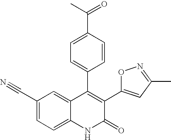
C1(C#N)=CC=C2C(=C1)C(C1=CC=C(C(C)=O)C=C1)=C(C1=CC(C)=NO1)C(=O)N2
